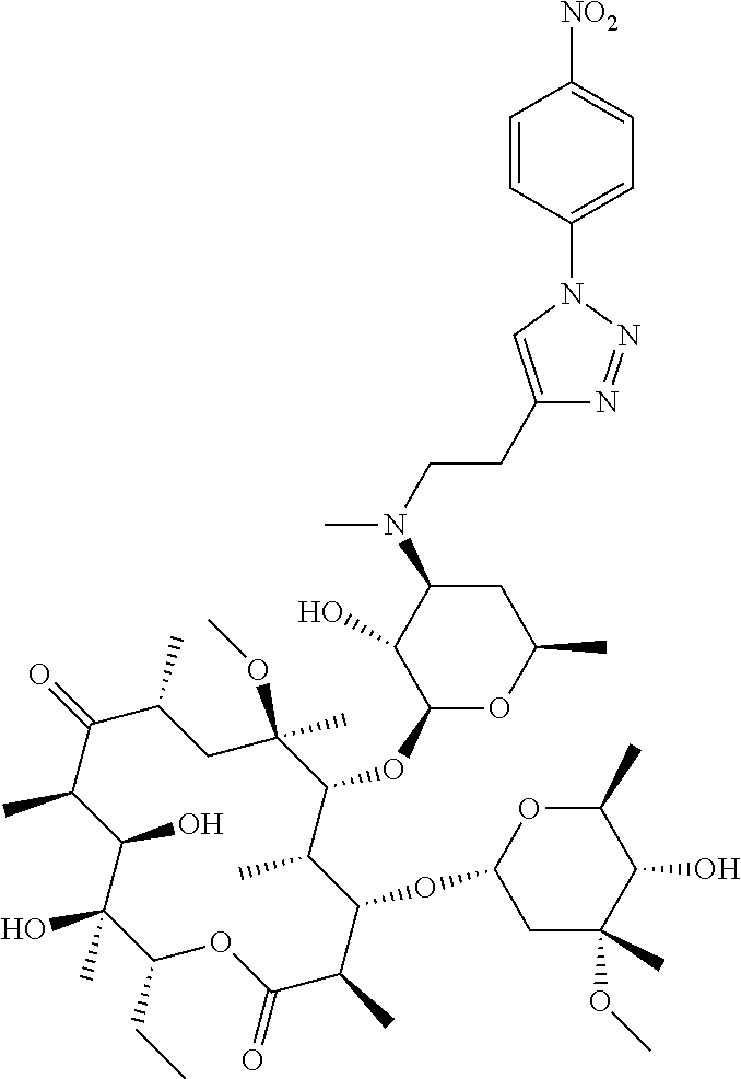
C1(CC)C(C)(O)C(O)C(C)C(=O)C(C)CC(OC)(C)C(OC2OC(C)CC(N(C)CCC3=CN(C4=CC=C([NO2])C=C4)N=N3)C2O)C(C)C(OC2CC(C)(OC)C(O)C(C)O2)C(C)C(=O)O1
